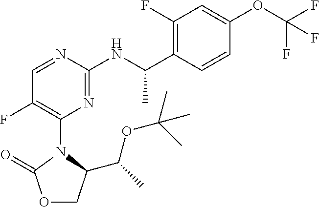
O1CC(C(C)OC(C)(C)C)N(C2=C(F)C=NC(NC(C3=C(F)C=C(OC(F)(F)F)C=C3)C)=N2)C1=O
